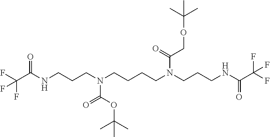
C(C(NCCCN(CCCCN(CCCNC(C(F)(F)F)=O)C(=O)COC(C)(C)C)C(=O)OC(C)(C)C)=O)(F)(F)F
